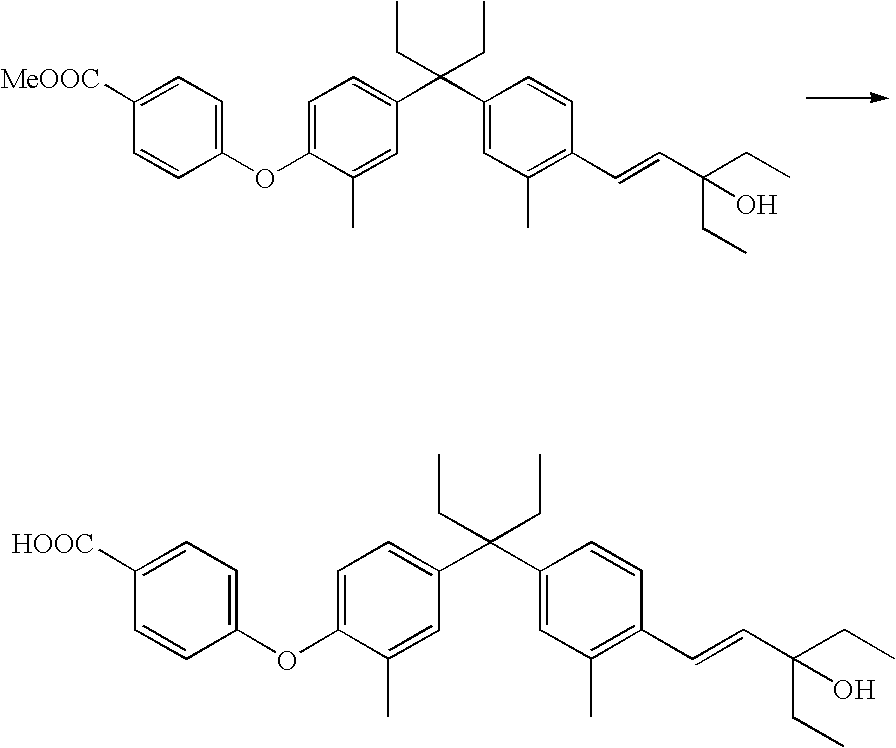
C1=C(OC2=CC=C([MeOOC])C=C2)C(C)=CC(C(C2=CC(C)=C(C=CC(CC)(CC)O)C=C2)(CC)CC)=C1.C1=C(OC2=CC=C([HOOC])C=C2)C(C)=CC(C(C2=CC(C)=C(C=CC(CC)(CC)O)C=C2)(CC)CC)=C1
